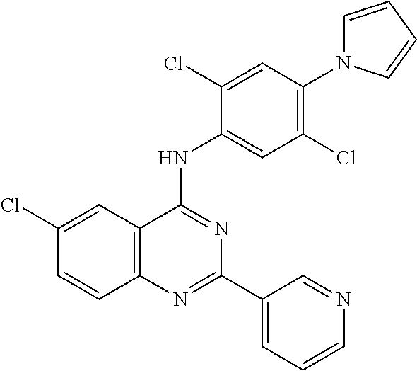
C12=C(C=C(Cl)C=C1)C(NC1=CC(Cl)=C(N3C=CC=C3)C=C1Cl)=NC(C1=CC=CN=C1)=N2
